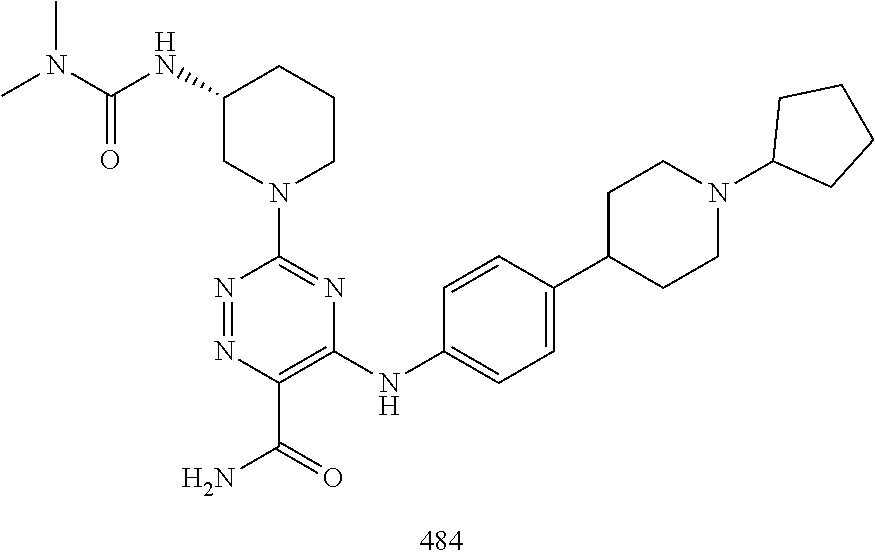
C1(N2CCCC(NC(N(C)C)=O)C2)=NC(NC2=CC=C(C3CCN(C4CCCC4)CC3)C=C2)=C(C(N)=O)N=N1
